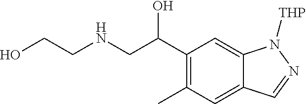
C1(C(CNCCO)O)=C(C)C=C2C(=C1)N([THP])N=C2
